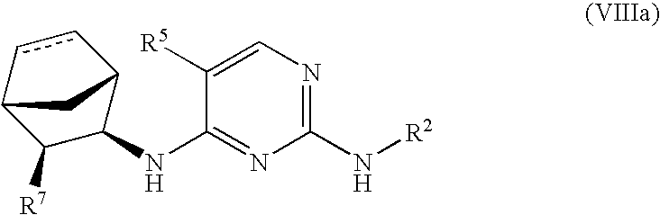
C1([R7])C(NC2=NC(N[R2])=NC=C2[R5])C2ccC1C2
